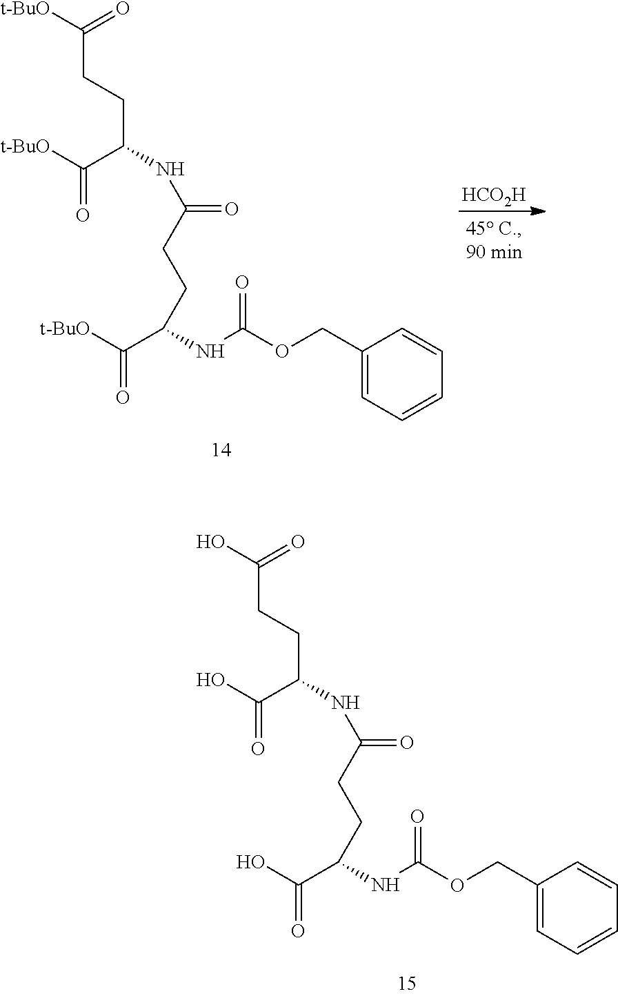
C(C(CCC([t-BuO])=O)NC(=O)CCC(C([t-BuO])=O)NC(OCC1=CC=CC=C1)=O)([t-BuO])=O.[HCO2H].C(C(CCC(O)=O)NC(=O)CCC(C(O)=O)NC(OCC1=CC=CC=C1)=O)(O)=O
